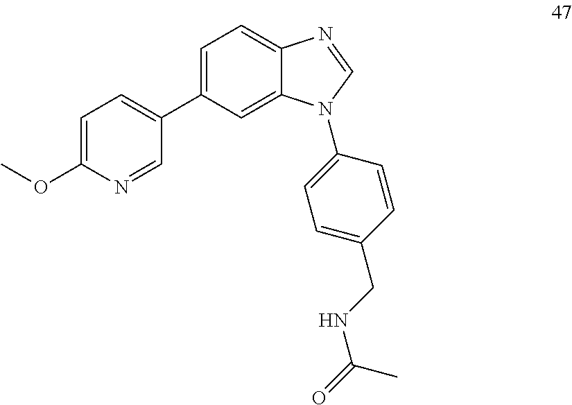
C1=C(C2=CC=C(OC)N=C2)C=C2C(=C1)N=CN2C1=CC=C(CNC(=O)C)C=C1
